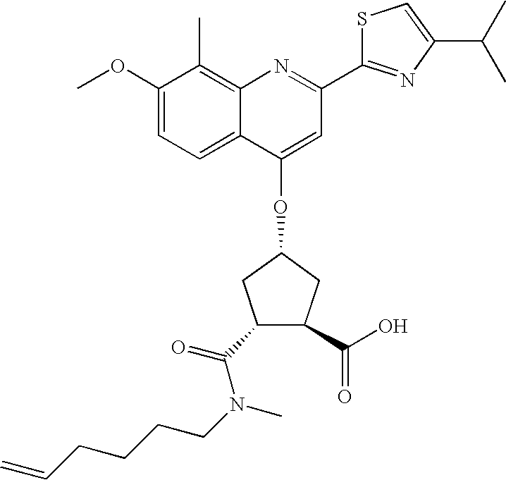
C1(OC)=CC=C2C(=C1C)N=C(C1=NC(C(C)C)=CS1)C=C2OC1CC(C(=O)N(CCCCC=C)C)C(C(O)=O)C1
